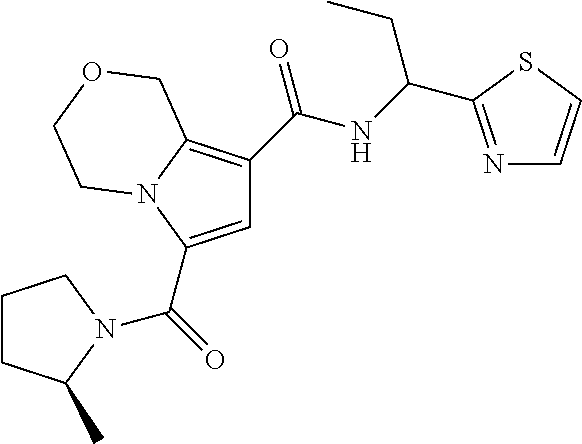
C1=C(C(=O)N2C(C)CCC2)N2C(=C1C(NC(CC)C1=NC=CS1)=O)COCC2
